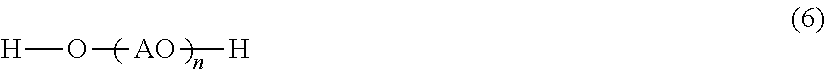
O([AO][H])[H]
